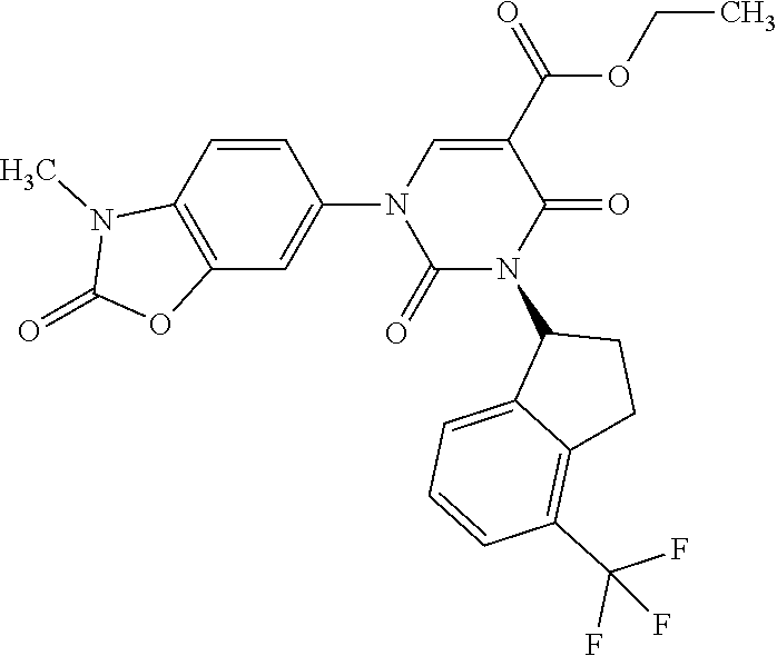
C12=C(C=CC(N3C(=O)N(C4C5=CC=CC(C(F)(F)F)=C5CC4)C(=O)C(C(=O)OCC)=C3)=C1)N(C)C(=O)O2
